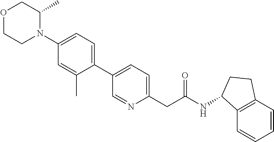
N1(C2=CC=C(C3=CC=C(CC(NC4C5=C(C=CC=C5)CC4)=O)N=C3)C(C)=C2)C(C)COCC1
